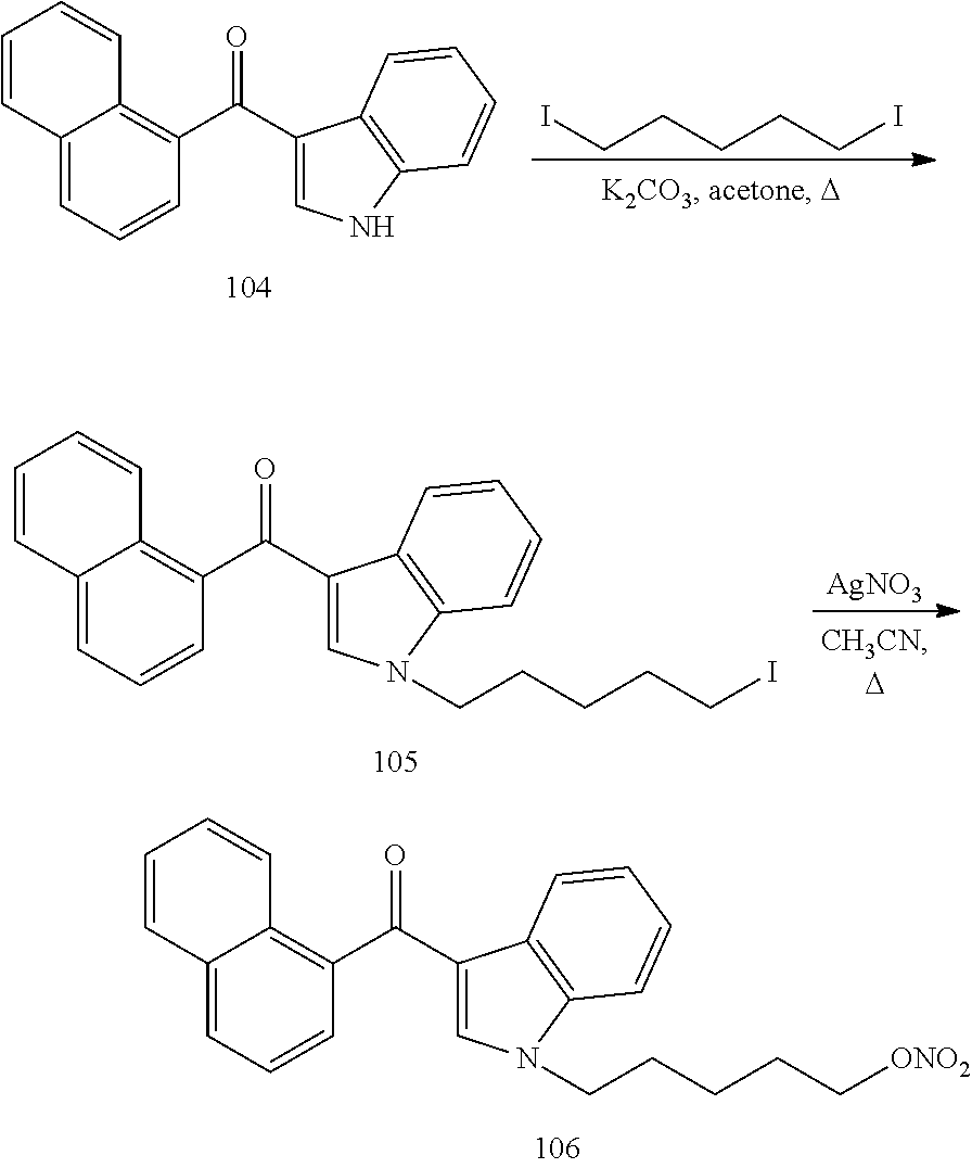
ICCCCCI.C1(C(C2=C3C(=CC=C2)C=CC=C3)=O)=CNC2=C1C=CC=C2.[AgNO3].C1(C(C2=C3C(=CC=C2)C=CC=C3)=O)=CN(CCCCCI)C2=C1C=CC=C2.C1(C(C2=C3C(=CC=C2)C=CC=C3)=O)=CN(CCCCC[ONO2])C2=C1C=CC=C2
